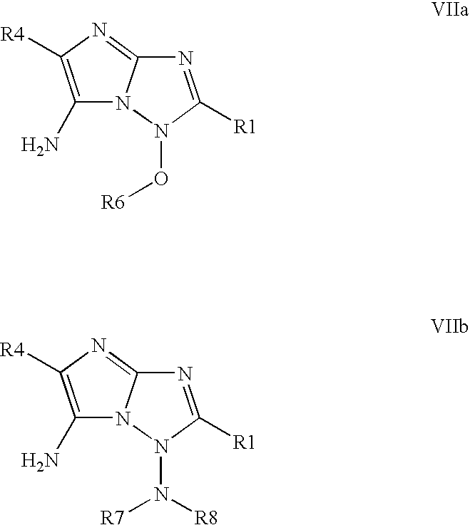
C1(N)=C([R4])N=C2N1N(O[R6])C([R1])=N2.C1(N)=C([R4])N=C2N1N(N([R7])[R8])C([R1])=N2
